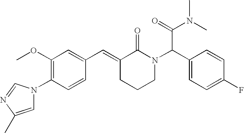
C1=CC(N2C=C(C)N=C2)=C(OC)C=C1C=C1CCCN(C(C2=CC=C(F)C=C2)C(=O)N(C)C)C1=O
